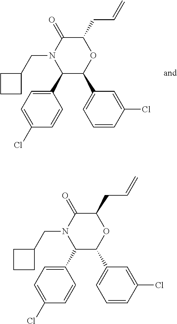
C1(C2=CC=C(Cl)C=C2)C(C2=CC=CC(Cl)=C2)OC(CC=C)C(=O)N1CC1CCC1.C1(C2=CC=C(Cl)C=C2)C(C2=CC=CC(Cl)=C2)OC(CC=C)C(=O)N1CC1CCC1
